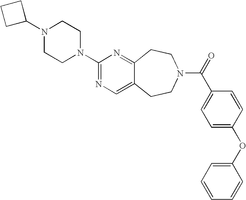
C1C(N2CCN(C3=NC=C4C(=N3)CCN(C(=O)C3=CC=C(OC5=CC=CC=C5)C=C3)CC4)CC2)CC1
